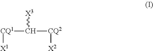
[CQ1]([X1])C([CQ2][X2])[X3]
